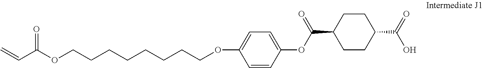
C1=CC(OC(C2CCC(C(=O)O)CC2)=O)=CC=C1OCCCCCCCCOC(C=C)=O
